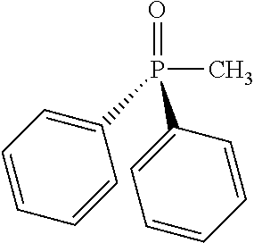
P(C)(=O)(C1=CC=CC=C1)C1=CC=CC=C1
